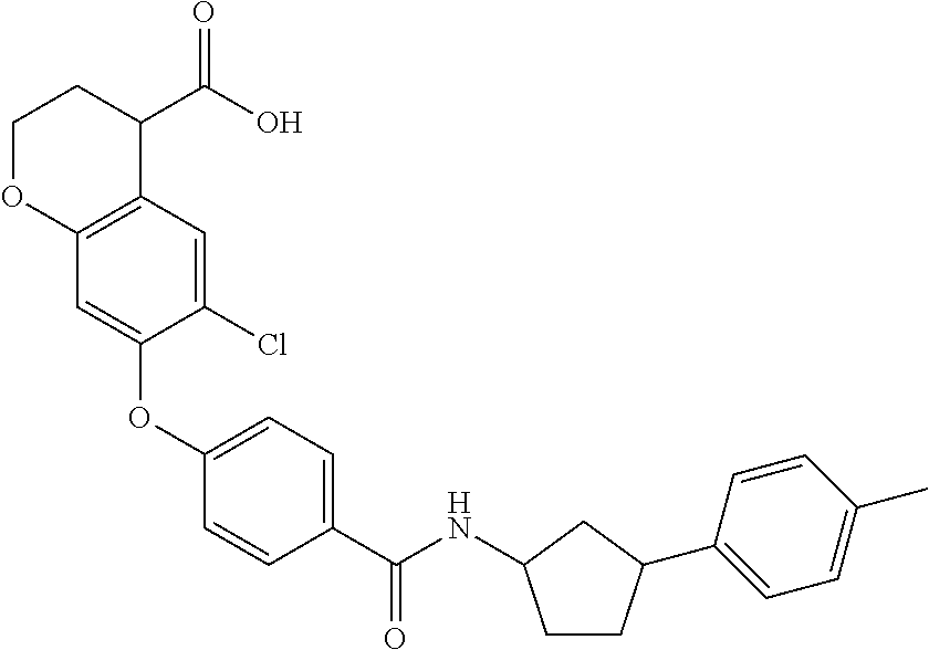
C12=C(C=C(Cl)C(OC3=CC=C(C(NC4CCC(C5=CC=C(C)C=C5)C4)=O)C=C3)=C1)C(C(O)=O)CCO2
